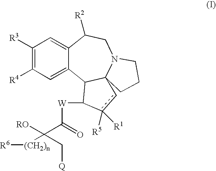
C1([R3])=C([R4])C=C2C(=C1)C([R2])CN1C3(C2C([W]C(C([RO])([(CH2)n][R6])C[Q])=O)c([R5])([R1])c3)CCC1
